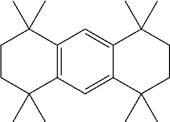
C12=C(C=C3C(=C1)C(C)(C)CCC3(C)C)C(C)(C)CCC2(C)C
